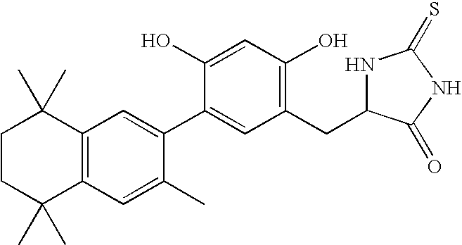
C1CC(C)(C)C2=C(C1(C)C)C=C(C1=CC(CC3NC(=S)NC3=O)=C(O)C=C1O)C(C)=C2
